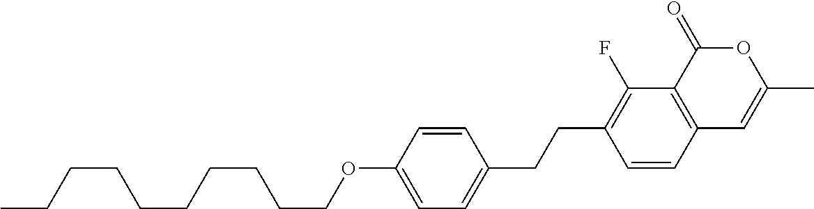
C12=C(C(=O)OC(C)=C1)C(F)=C(CCC1=CC=C(OCCCCCCCCCC)C=C1)C=C2
